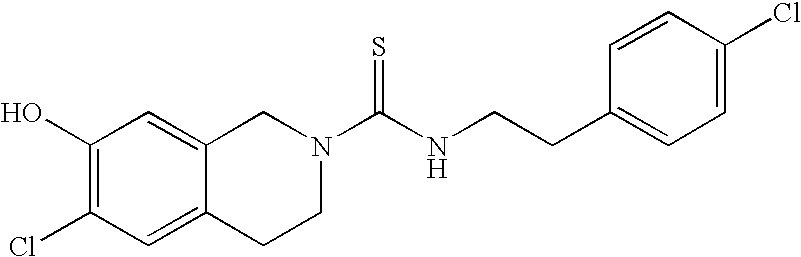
C1(O)=C(Cl)C=C2C(=C1)CN(C(NCCC1=CC=C(Cl)C=C1)=S)CC2
